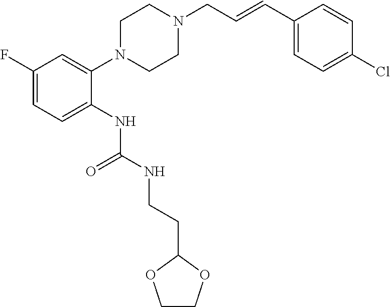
C1(F)=CC=C(NC(NCCC2OCCO2)=O)C(N2CCN(CC=CC3=CC=C(Cl)C=C3)CC2)=C1
